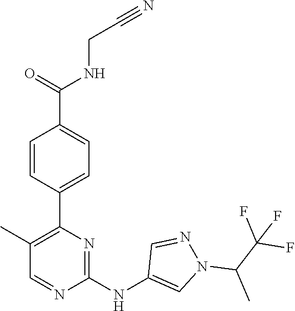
C1(C2=C(C)C=NC(NC3=CN(C(C(F)(F)F)C)N=C3)=N2)=CC=C(C(NCC#N)=O)C=C1
